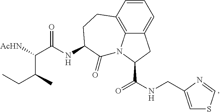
C12=CC=CC3=C1N(C(C(NCC1=CSC=N1)=O)C2)C(=O)C(NC(C([AcHN])C(C)CC)=O)CC3
